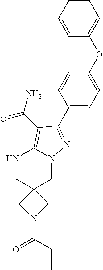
C1(C2=NN3CC4(CNC3=C2C(=O)N)CN(C(=O)C=C)C4)=CC=C(OC2=CC=CC=C2)C=C1
